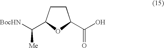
C1CC(C([BocHN])[Me])OC1C(O)=O
